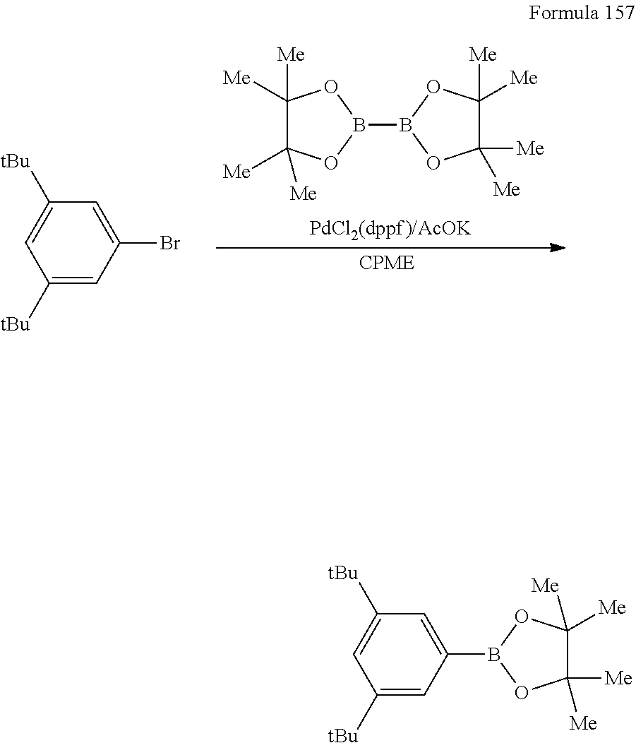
C1([Me])([Me])C([Me])([Me])OB(B2OC([Me])([Me])C([Me])([Me])O2)O1.C1(Br)=CC([tBu])=CC([tBu])=C1.C1(B2OC([Me])([Me])C([Me])([Me])O2)=CC([tBu])=CC([tBu])=C1
